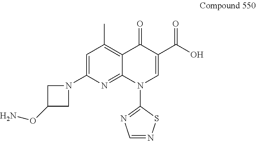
C1=C(N2CC(ON)C2)N=C2C(=C1C)C(=O)C(C(O)=O)=CN2C1=NC=NS1
